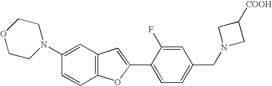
C1(C2=CC3=C(O2)C=CC(N2CCOCC2)=C3)=CC=C(CN2CC([COOH])C2)C=C1F
